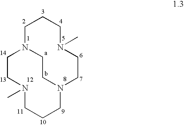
C1CN(C)CCCN2CCN(C)CCCN1CC2
